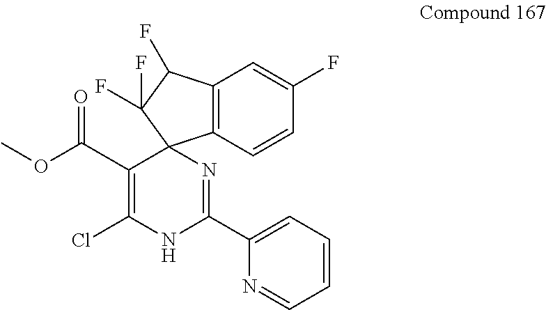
C12=C(C(F)C(F)(F)C13N=C(C1=CC=CC=N1)NC(Cl)=C3C(=O)OC)C=C(F)C=C2
